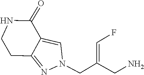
C12=NN(CC(CN)=CF)C=C1C(=O)NCC2
